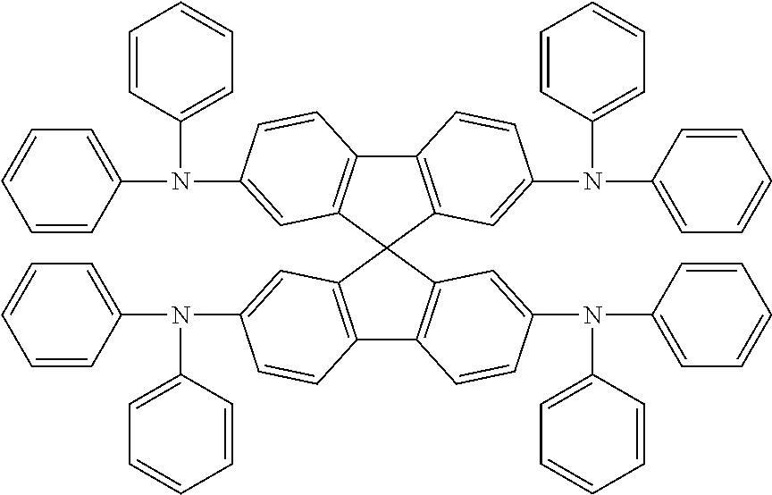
N(C1=CC2=C(C3=C(C=C(N(C4=CC=CC=C4)C4=CC=CC=C4)C=C3)C23C2=C(C4=C3C=C(N(C3=CC=CC=C3)C3=CC=CC=C3)C=C4)C=CC(N(C3=CC=CC=C3)C3=CC=CC=C3)=C2)C=C1)(C1=CC=CC=C1)C1=CC=CC=C1
